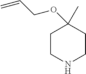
N1CCC(OCC=C)(C)CC1
